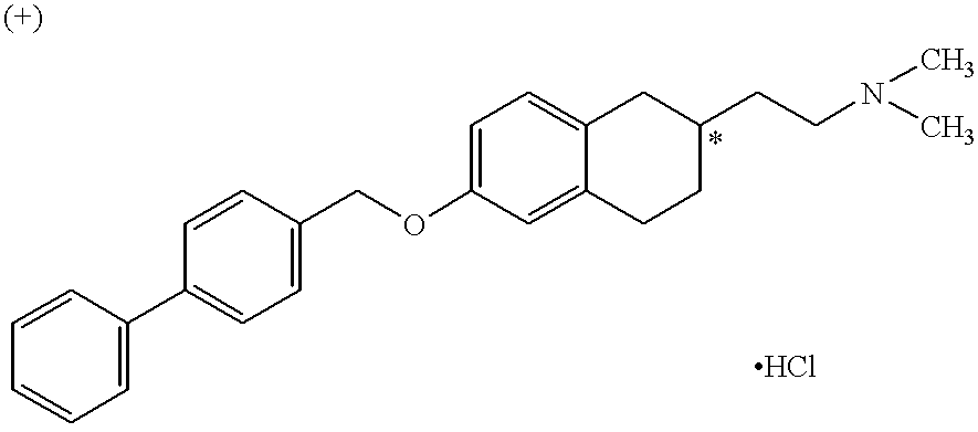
C1=CC=CC=C1C1=CC=C(COC2=CC=C3C(=C2)CCC(CCN(C)C)C3)C=C1
